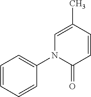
C1=CC=CC(N2C(=O)C=CC(C)=C2)=C1
